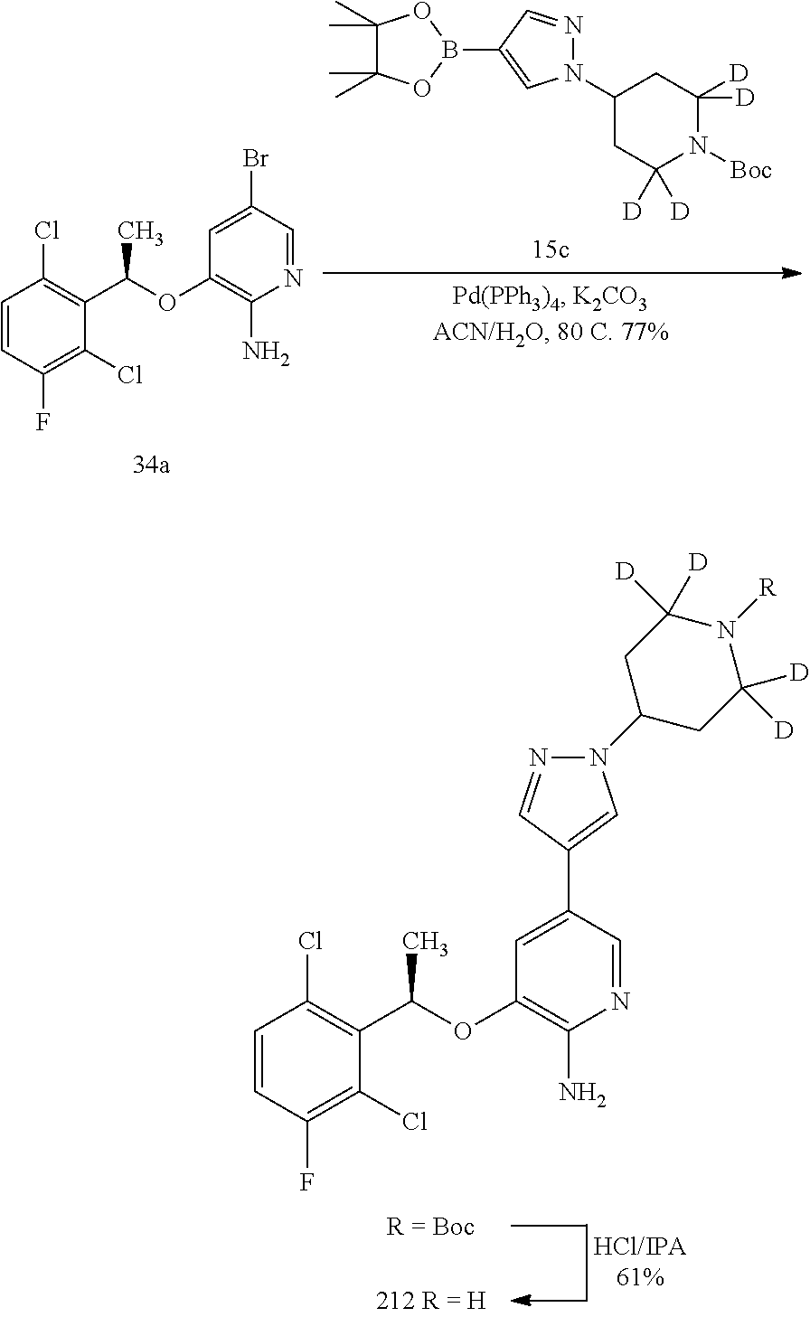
C1=CC(F)=C(Cl)C(C(OC2=C(N)N=CC(C3=CN(C4CC([D])([D])N([R])C([D])([D])C4)N=C3)=C2)C)=C1Cl.C1(C)(C)C(C)(C)OB(C2=CN(C3CC([D])([D])N([Boc])C([D])([D])C3)N=C2)O1.C1=CC(F)=C(Cl)C(C(OC2=C(N)N=CC(Br)=C2)C)=C1Cl
